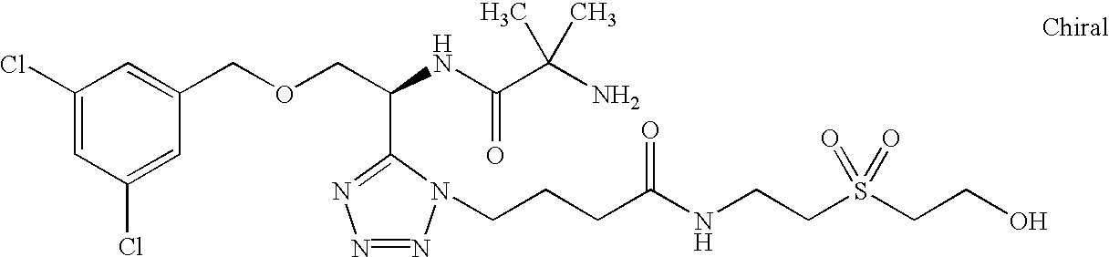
C1(Cl)=CC(Cl)=CC(COCC(NC(C(N)(C)C)=O)C2=NN=NN2CCCC(NCCS(CCO)(=O)=O)=O)=C1
